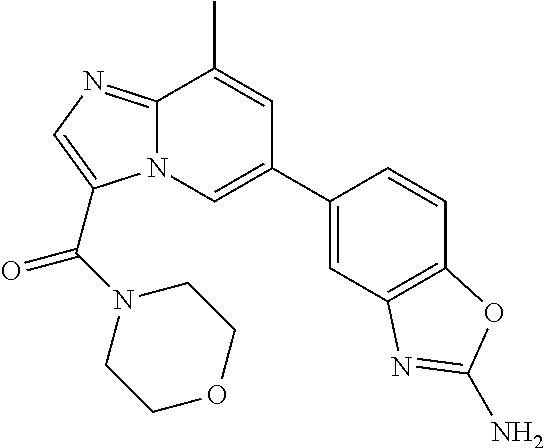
C12=NC=C(C(N3CCOCC3)=O)N1C=C(C1=CC3=C(C=C1)OC(N)=N3)C=C2C
